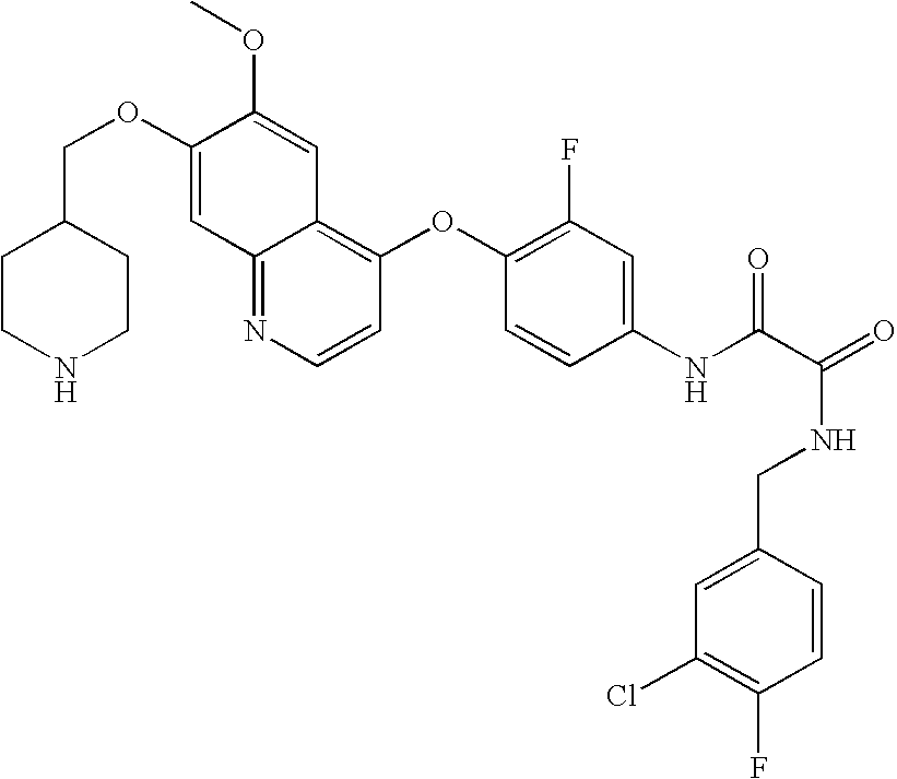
C12=NC=CC(OC3=C(F)C=C(NC(C(=O)NCC4=CC(Cl)=C(F)C=C4)=O)C=C3)=C1C=C(OC)C(OCC1CCNCC1)=C2
